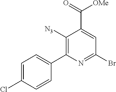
C1([N3])=C(C2=CC=C(Cl)C=C2)N=C(Br)C=C1C(=O)[OMe]
